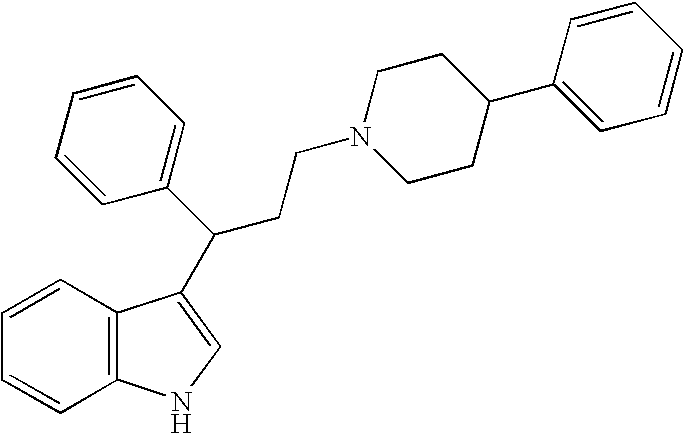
C1=CC2=C(C=C1)NC=C2C(C1=CC=CC=C1)CCN1CCC(C2=CC=CC=C2)CC1
